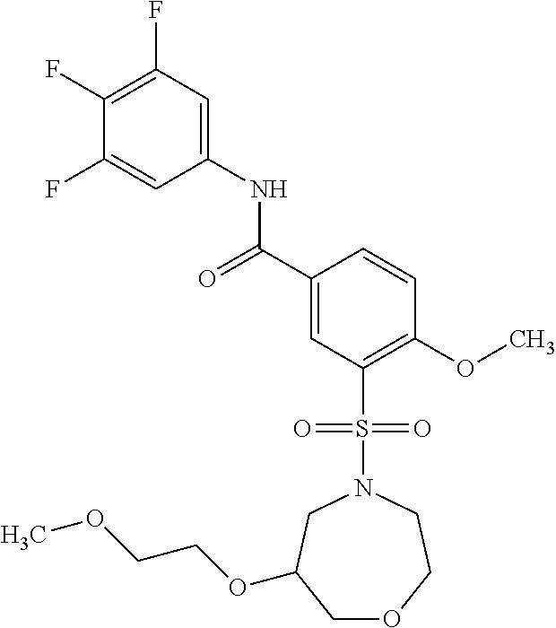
C1(F)=C(F)C=C(NC(C2=CC(S(N3CC(OCCOC)COCC3)(=O)=O)=C(OC)C=C2)=O)C=C1F
